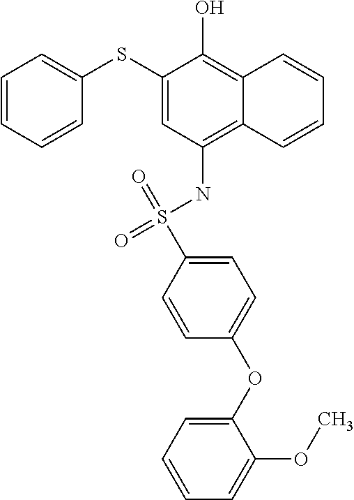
C1(SC2=CC=CC=C2)=CC(NS(=O)(=O)C2=CC=C(OC3=CC=CC=C3OC)C=C2)=C2C(=C1O)C=CC=C2
